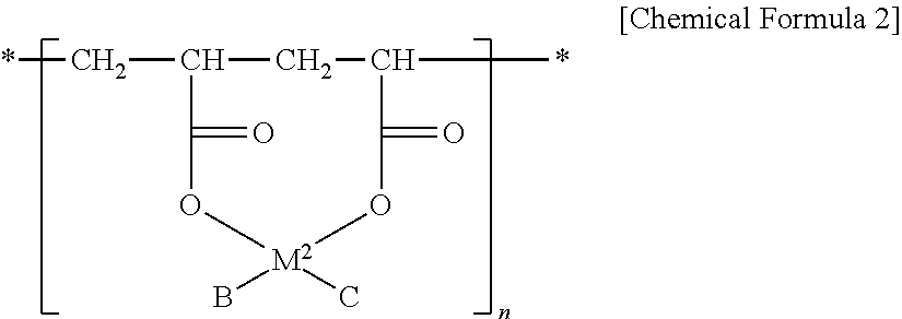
C(C1CC(*)C(=O)O[M2](B)(C)OC1=O)*
